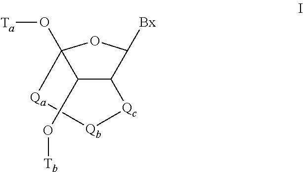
C12C([Bx])OC(O[Ta])([Qa][Qb][Qc]1)C2O[Tb]
